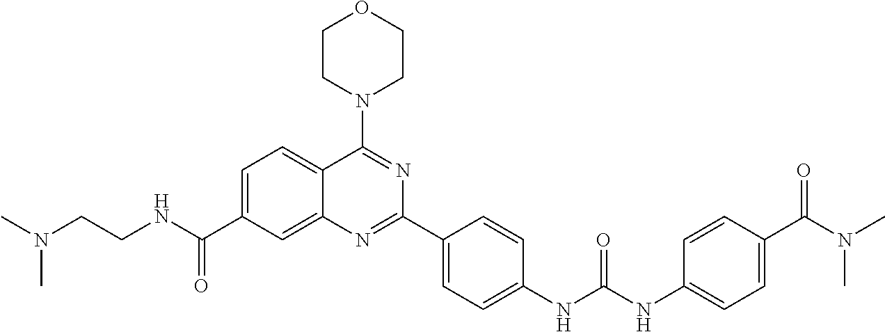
C1=C(C(NCCN(C)C)=O)C=C2C(=C1)C(N1CCOCC1)=NC(C1=CC=C(NC(NC3=CC=C(C(N(C)C)=O)C=C3)=O)C=C1)=N2
